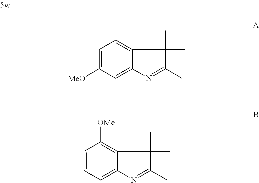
C1=C([MeO])C=C2C(=C1)C(C)(C)C(C)=N2.C1=CC=C2C(=C1[OMe])C(C)(C)C(C)=N2
